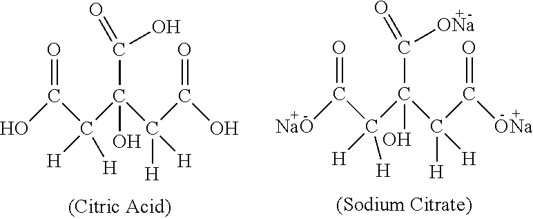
OC(C(C(C(C(O)=O)([H])[H])(O)C(O)=O)([H])[H])=O.[NaO]C(C(C(C(C([ONa])=O)([H])[H])(O)C([ONa])=O)([H])[H])=O
